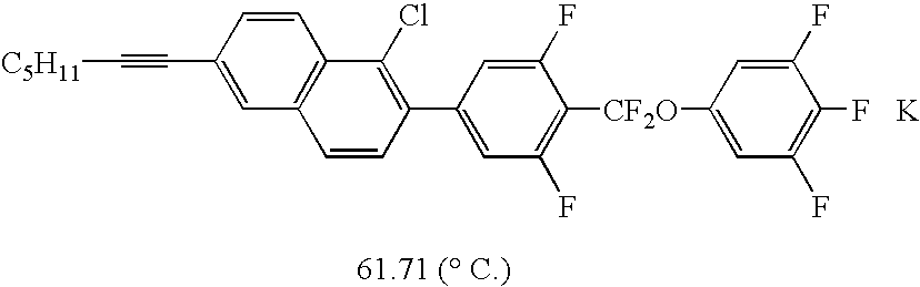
C1=CC(C2=CC(F)=C([CF2O]C3=CC(F)=C(F)C(F)=C3)C(F)=C2)=C(Cl)C2=C1C=C(C#C[C5H11])C=C2.[K]
